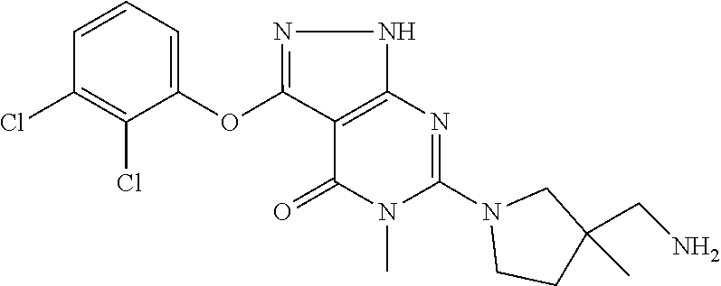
N1(C2=NC3=C(C(OC4=CC=CC(Cl)=C4Cl)=NN3)C(=O)N2C)CCC(C)(CN)C1
